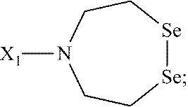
[X1]N1CC[Se][Se]CC1
